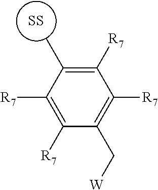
[SS].C1([R7])=C(C)C([R7])=C([R7])C(C[W])=C1[R7]
